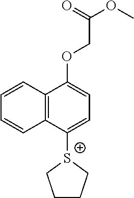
[S+]1(C2=CC=C(OCC(=O)OC)C3=C2C=CC=C3)CCCC1
